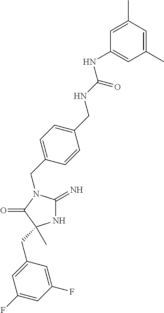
N1C(=N)N(CC2=CC=C(CNC(NC3=CC(C)=CC(C)=C3)=O)C=C2)C(=O)C1(C)CC1=CC(F)=CC(F)=C1
